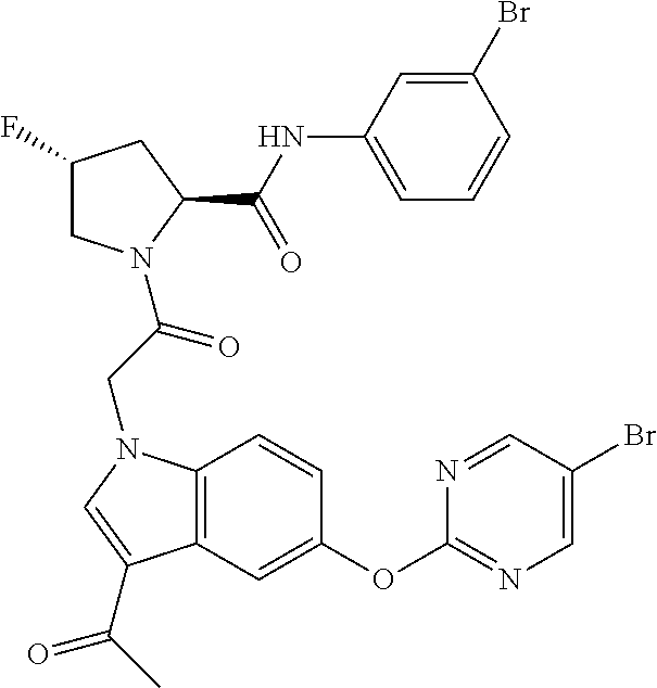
C1(F)CN(C(CN2C3=C(C=C(OC4=NC=C(Br)C=N4)C=C3)C(C(C)=O)=C2)=O)C(C(NC2=CC=CC(Br)=C2)=O)C1
